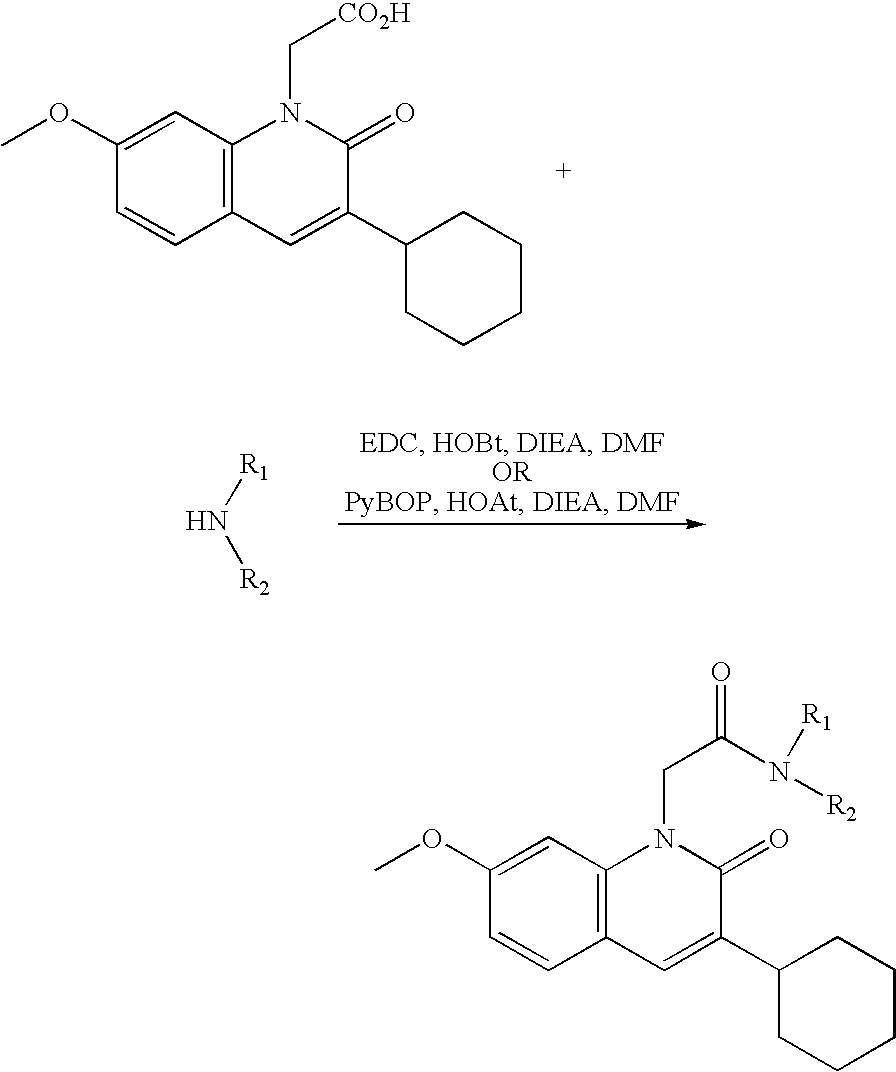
C12=C(C=C(OC)C=C1)N(C[CO2H])C(=O)C(C1CCCCC1)=C2.[R1]N[R2].C12=C(C=C(OC)C=C1)N(CC(=O)N([R2])[R1])C(=O)C(C1CCCCC1)=C2
